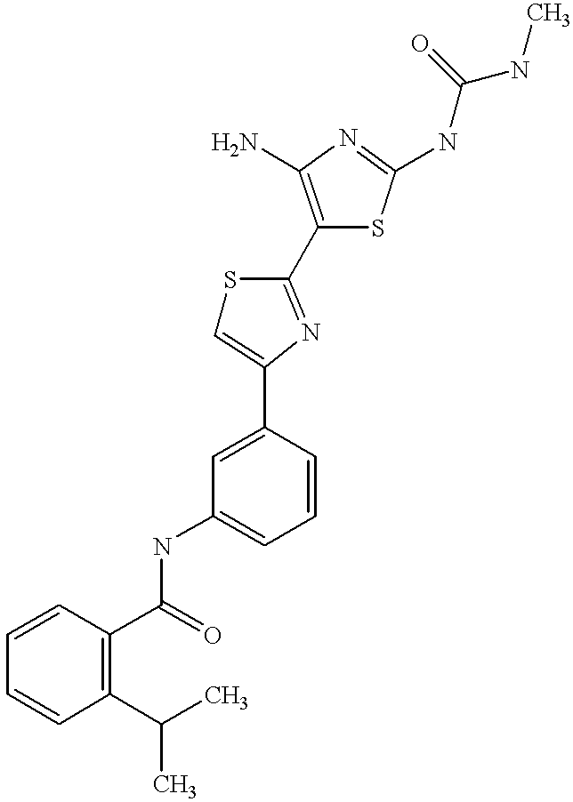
C1(C(=O)NC2=CC=CC(C3=CSC(C4=C(N)N=C(NC(NC)=O)S4)=N3)=C2)=C(C(C)C)C=CC=C1
